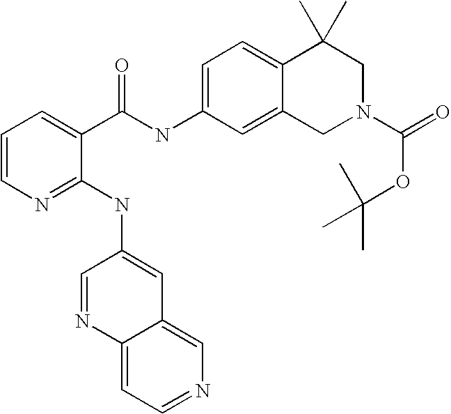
C1=CN=C(NC2=CC3=CN=CC=C3N=C2)C(C(NC2=CC=C3C(=C2)CN(C(=O)OC(C)(C)C)CC3(C)C)=O)=C1
